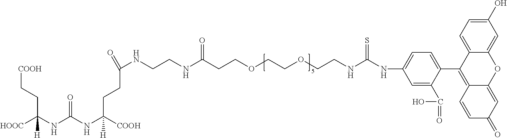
[COOH]CCC(NC(NC([COOH])(CCC(=O)NCCNC(CCOCCOCCNC(NC1=CC=C(C2=C3C(=CC(=O)C=C3)OC3=CC(O)=CC=C23)C(C(=O)O)=C1)=S)=O)[H])=O)([HOOC])[H]
